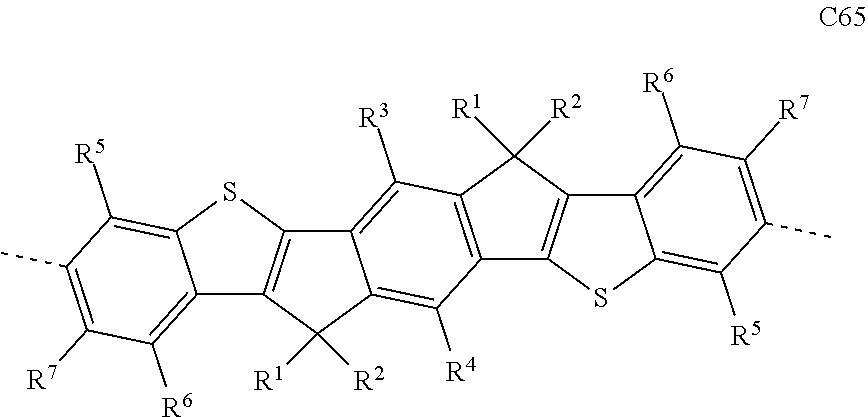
C12=C(C([R1])([R2])C3=C1SC1=C([R5])C(C)=C([R7])C([R6])=C31)C([R3])=C1C(=C2[R4])C([R2])([R1])C2=C1SC1=C([R5])C(C)=C([R7])C([R6])=C21
